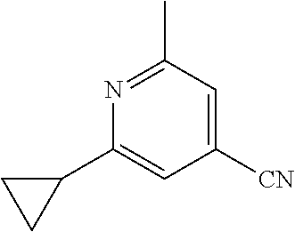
N1=C(C)C=C([CN])C=C1C1CC1
